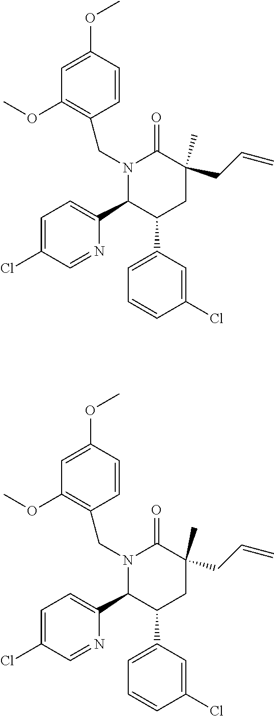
N1(CC2=C(OC)C=C(OC)C=C2)C(C2=CC=C(Cl)C=N2)C(C2=CC=CC(Cl)=C2)CC(C)(CC=C)C1=O.N1(CC2=C(OC)C=C(OC)C=C2)C(C2=CC=C(Cl)C=N2)C(C2=CC=CC(Cl)=C2)CC(C)(CC=C)C1=O
